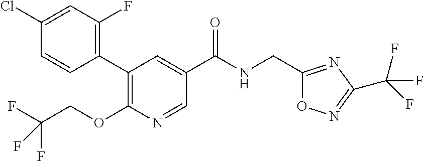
C1(C2=C(F)C=C(Cl)C=C2)=C(OCC(F)(F)F)N=CC(C(NCC2=NC(C(F)(F)F)=NO2)=O)=C1
